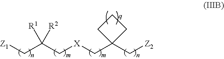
C(C(C[X]CC1(C[Z2])CCC1)([R1])[R2])[Z1]
